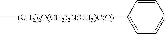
C[(CH2)2O(CH2)2N(CH3)C(O)]C1=CC=CC=C1
